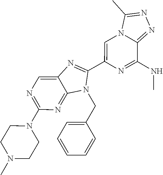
N1=C(N2CCN(C)CC2)N=C2C(=C1)N=C(C1=CN3C(=NN=C3C)C(NC)=N1)N2CC1=CC=CC=C1
